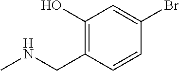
C1(O)=C(CNC)C=CC(Br)=C1
